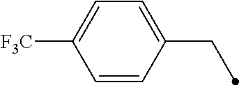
C1=C([F3C])C=CC(CC)=C1
